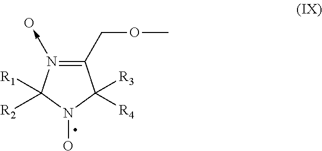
C1(COC)=N(->O)C([R1])([R2])N(O)C1([R3])[R4]
